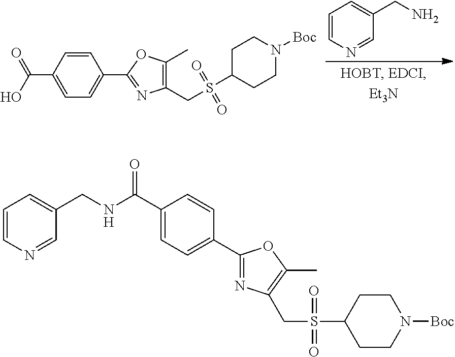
C1=CC(C(O)=O)=CC=C1C1=NC(CS(C2CCN([Boc])CC2)(=O)=O)=C(C)O1.C1=CN=CC(CN)=C1.C1=CN=CC(CNC(C2=CC=C(C3=NC(CS(C4CCN([Boc])CC4)(=O)=O)=C(C)O3)C=C2)=O)=C1
